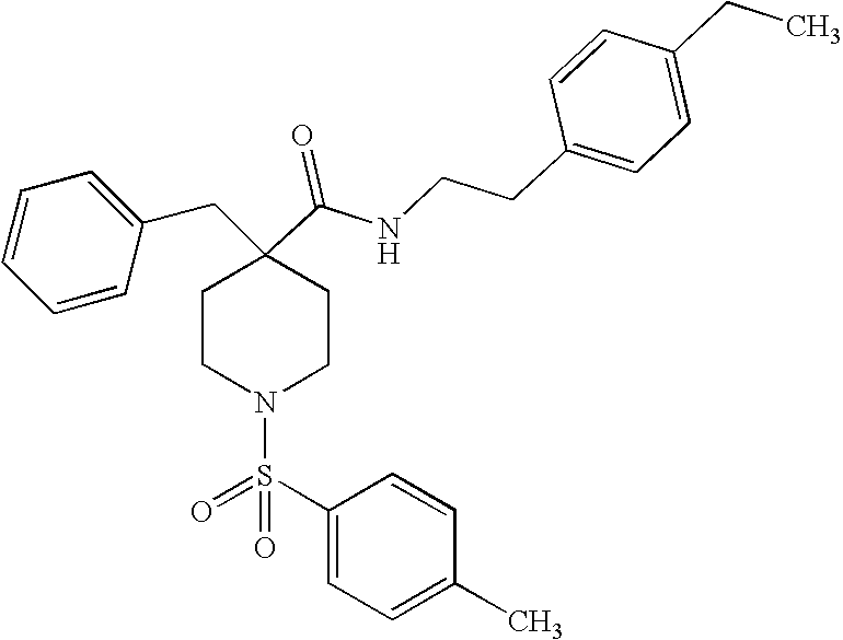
C1=CC=CC(CC2(C(=O)NCCC3=CC=C(CC)C=C3)CCN(S(C3=CC=C(C)C=C3)(=O)=O)CC2)=C1
